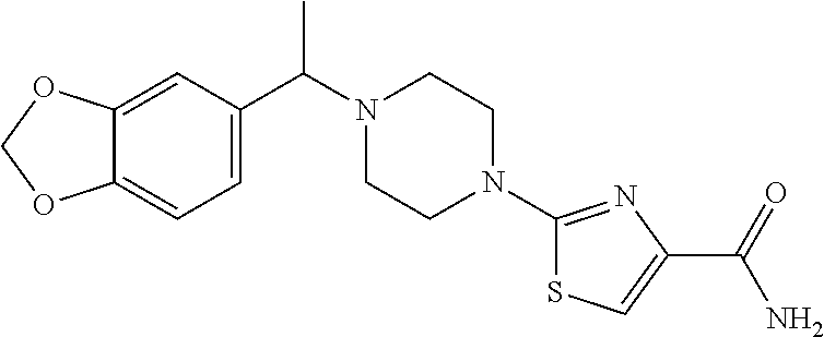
C12=CC(C(N3CCN(C4=NC(C(N)=O)=CS4)CC3)C)=CC=C1OCO2
